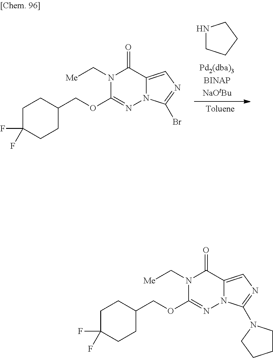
N1(C[Me])C(OCC2CCC(F)(F)CC2)=NN2C(=CN=C2Br)C1=O.N1CCCC1.N1(C[Me])C(OCC2CCC(F)(F)CC2)=NN2C(=CN=C2N2CCCC2)C1=O
